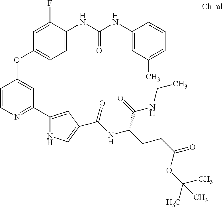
C1=C(NC(NC2=CC(C)=CC=C2)=O)C(F)=CC(OC2=CC(C3=CC(C(=O)NC(CCC(=O)OC(C)(C)C)C(NCC)=O)=CN3)=NC=C2)=C1
